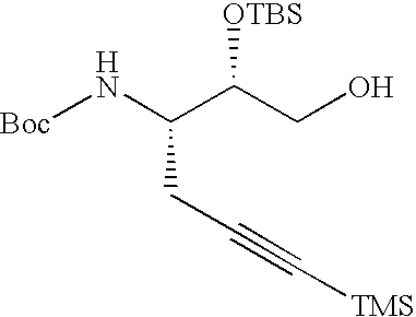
[Boc]NC(C(CO)[OTBS])CC#C[TMS]
